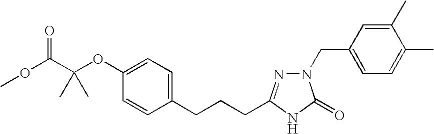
O(C(C(OC1=CC=C(CCCC2=NN(CC3=CC=C(C)C(C)=C3)C(=O)N2)C=C1)(C)C)=O)C
